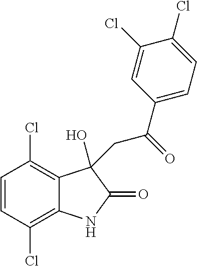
C1=CC(Cl)=C2C(=C1Cl)C(O)(CC(C1=CC=C(Cl)C(Cl)=C1)=O)C(=O)N2
